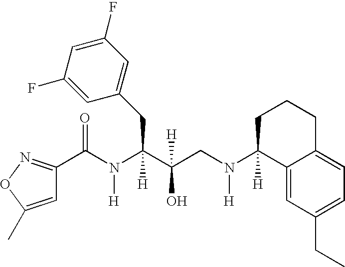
C1=C(C)ON=C1C(N(C(C(CN(C1([H])C2=CC(CC)=CC=C2CCC1)[H])(O)[H])(CC1=CC(F)=CC(F)=C1)[H])[H])=O
